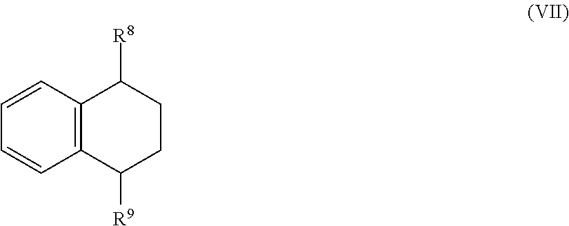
C1=CC2=C(C=C1)C([R8])CCC2[R9]
